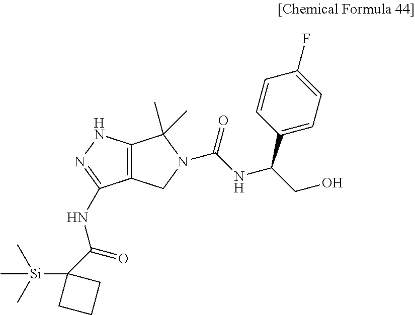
C12=C(NN=C1NC(C1([Si](C)(C)C)CCC1)=O)C(C)(C)N(C(NC(CO)C1=CC=C(F)C=C1)=O)C2
